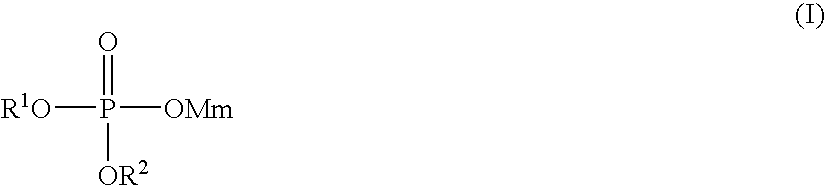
[R1O]P([OMm])(=O)[OR2]
